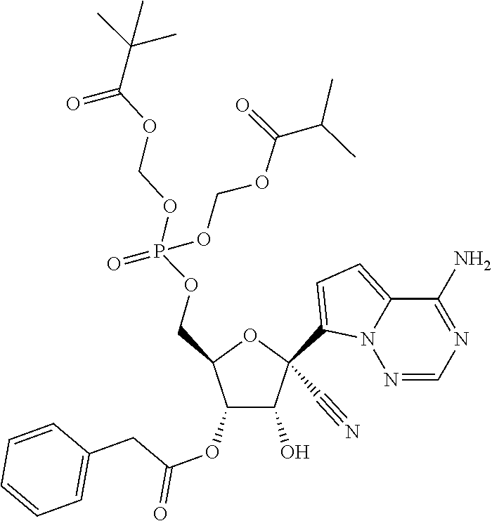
C1(C#N)(C2=CC=C3N2N=CN=C3N)C(O)C(OC(CC2=CC=CC=C2)=O)C(COP(OCOC(=O)C(C)(C)C)(=O)OCOC(=O)C(C)C)O1
